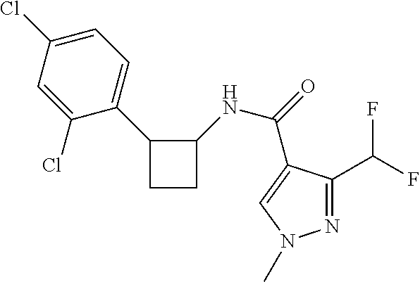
C1=C(Cl)C(C2CCC2NC(=O)C2=CN(C)N=C2C(F)F)=CC=C1Cl
